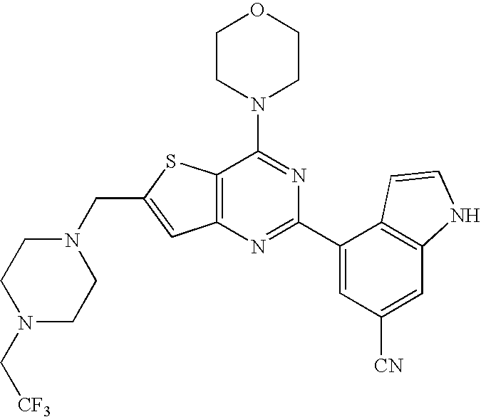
N1(CC2=CC3=C(S2)C(N2CCOCC2)=NC(C2=CC([CN])=CC4=C2C=CN4)=N3)CCN(C[CF3])CC1
